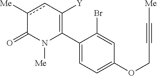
C1(C2=C([Y])cc([Me])C(=O)N2[Me])=CC=C(OCC#C[Me])C=C1Br
